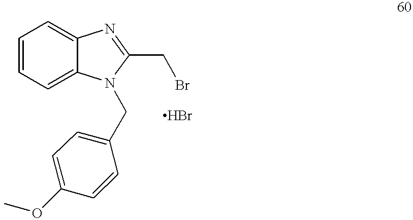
C1=CC=C2C(=C1)N=C(CBr)N2CC1=CC=C(OC)C=C1
